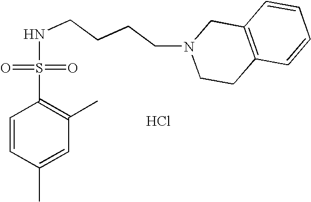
C1(S(=O)(=O)NCCCCN2CCC3=C(C2)C=CC=C3)=C(C)C=C(C)C=C1.Cl
